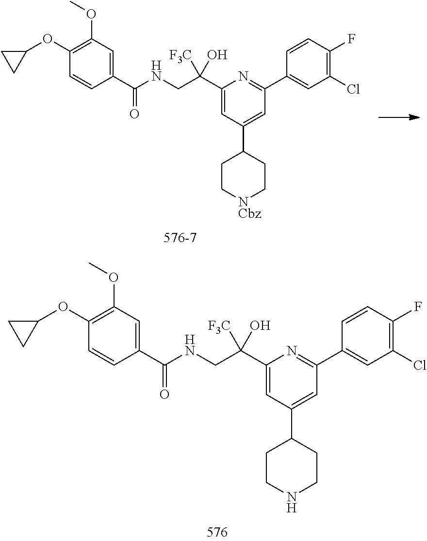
C1(C(CNC(C2=CC(OC)=C(OC3CC3)C=C2)=O)([F3C])O)=CC(C2CCNCC2)=CC(C2=CC(Cl)=C(F)C=C2)=N1.C1(C(CNC(C2=CC(OC)=C(OC3CC3)C=C2)=O)([F3C])O)=CC(C2CC[NCbz]CC2)=CC(C2=CC(Cl)=C(F)C=C2)=N1
